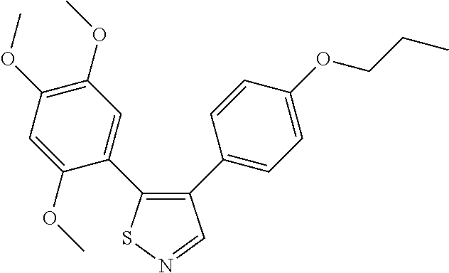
C1=C(OC)C(C2=C(C3=CC=C(OCCC)C=C3)C=NS2)=CC(OC)=C1OC
